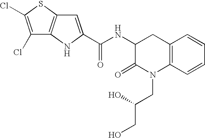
C1=C(C(=O)NC2CC3=C(C=CC=C3)N(CC(CO)O)C2=O)NC2=C1SC(Cl)=C2Cl
